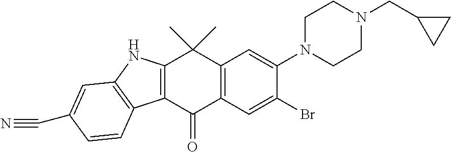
C12=C(C(=O)C3=C(C1(C)C)C=C(N1CCN(CC4CC4)CC1)C(Br)=C3)C1=C(N2)C=C(C#N)C=C1
